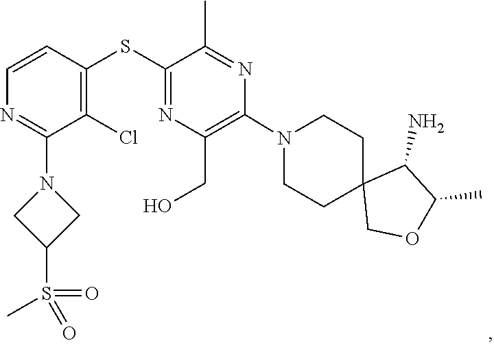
C1CN(C2=C(CO)N=C(SC3=C(Cl)C(N4CC(S(=O)(C)=O)C4)=NC=C3)C(C)=N2)CCC12COC(C)C2N
